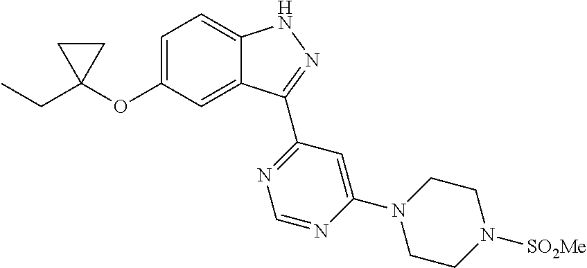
CCC1(OC2=CC=C3C(=C2)C(C2=NC=NC(N4CCN([SO2Me])CC4)=C2)=NN3)CC1
